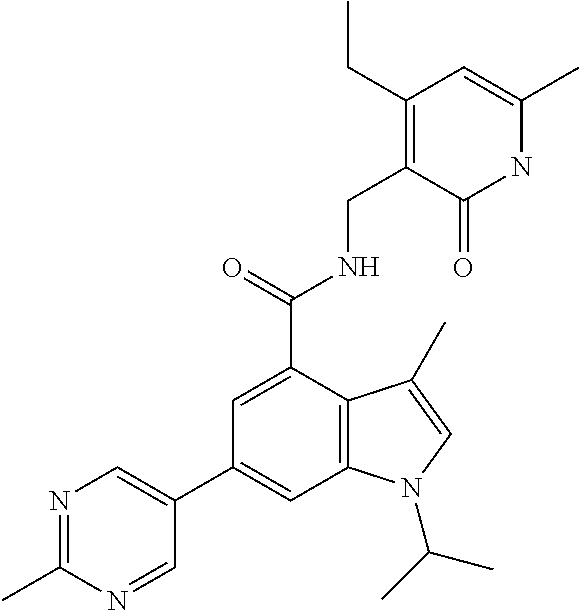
N1C(C)=CC(CC)=C(CNC(C2=CC(C3=CN=C(C)N=C3)=CC3=C2C(C)=CN3C(C)C)=O)C1=O
